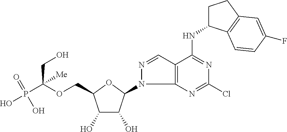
C(OCC1C(O)C(O)C(N2C3=C(C=N2)C(NC2CCC4=C2C=CC(F)=C4)=NC(Cl)=N3)O1)(P(O)(=O)O)(CO)[Me]
